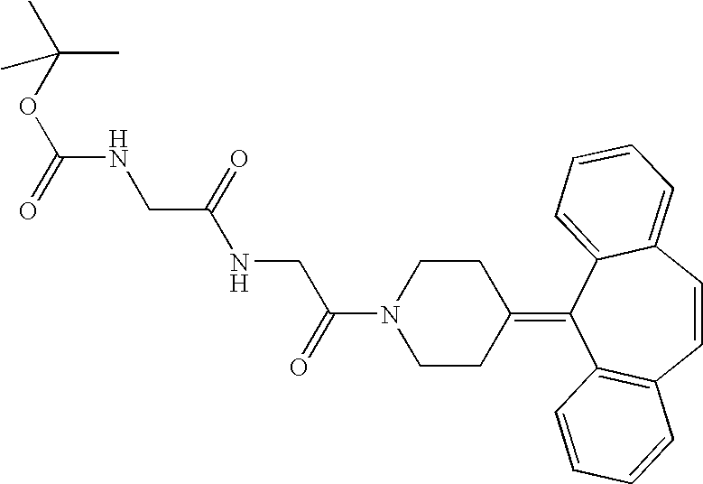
C(N1CCC(=C2C3=C(C=CC4=CC=CC=C24)C=CC=C3)CC1)(CNC(CNC(OC(C)(C)C)=O)=O)=O
